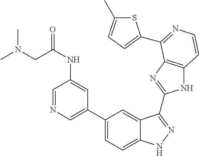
C1(C2=CC=C3C(=C2)C(C2=NC4=C(N2)C=CN=C4C2=CC=C(C)S2)=NN3)=CN=CC(NC(CN(C)C)=O)=C1
